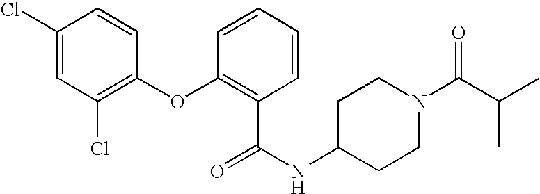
C1(Cl)=CC(Cl)=C(OC2=C(C(=O)NC3CCN(C(=O)C(C)C)CC3)C=CC=C2)C=C1
